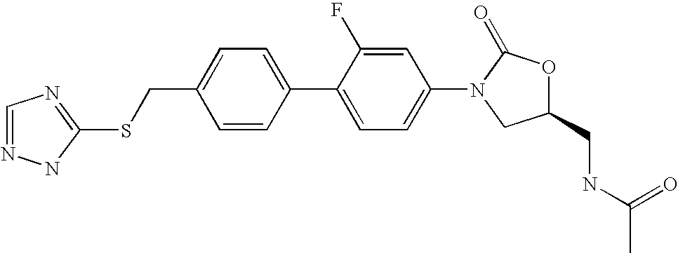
C1(CSC2=NC=NN2)=CC=C(C2=CC=C(N3CC(CNC(C)=O)OC3=O)C=C2F)C=C1
